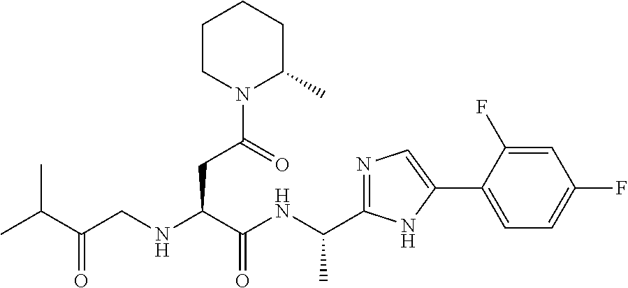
C(NC(C(NCC(C(C)C)=O)CC(N1C(C)CCCC1)=O)=O)(C)C1=NC=C(C2=CC=C(F)C=C2F)N1
